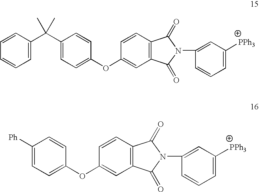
C1=CC=CC=C1C(C1=CC=C(OC2=CC3=C(C=C2)C(=O)N(C2=CC([PPh3])=CC=C2)C3=O)C=C1)(C)C.C1([Ph])=CC=C(OC2=CC3=C(C=C2)C(=O)N(C2=CC([PPh3])=CC=C2)C3=O)C=C1
